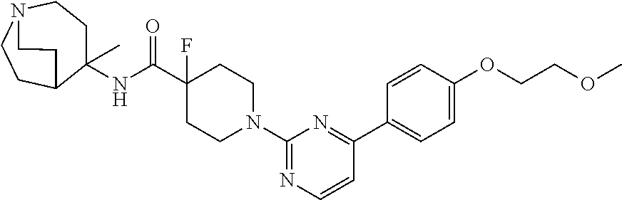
C1C(NC(C2(F)CCN(C3=NC=CC(C4=CC=C(OCCOC)C=C4)=N3)CC2)=O)(C)C2CCN(C1)CC2
